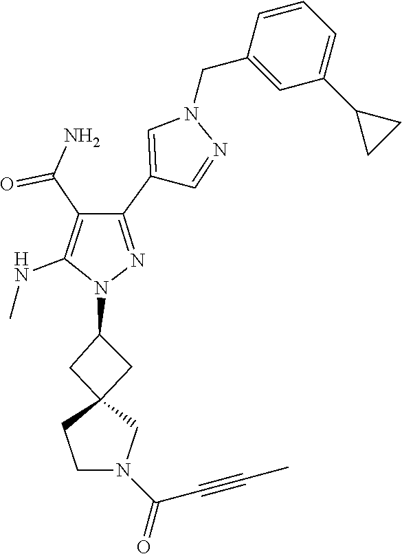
C12(CC(N3N=C(C4=CN(CC5=CC(C6CC6)=CC=C5)N=C4)C(C(=O)N)=C3NC)C1)CCN(C(C#CC)=O)C2
